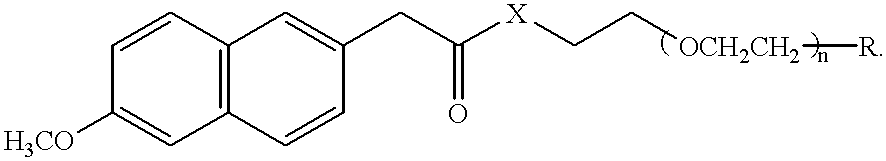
C1=CC2=C(C=C1[H3CO])C=CC(CC([X]CC[OCH2CH2][R])=O)=C2
